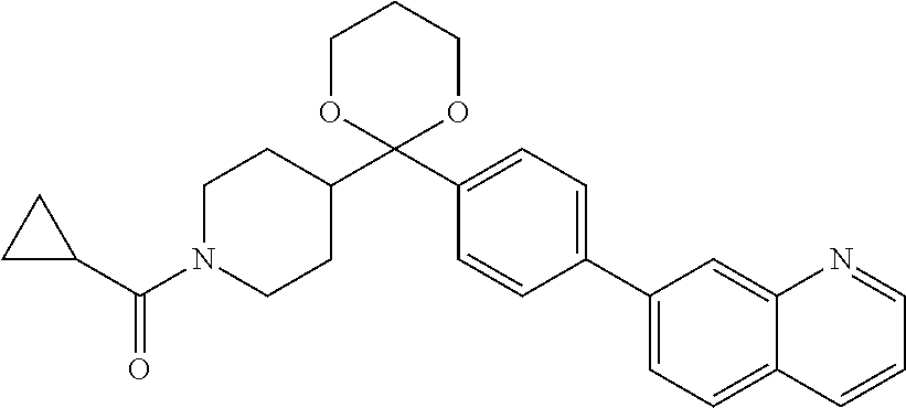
C1(C2CCN(C(C3CC3)=O)CC2)(C2=CC=C(C3=CC=C4C(=C3)N=CC=C4)C=C2)OCCCO1
